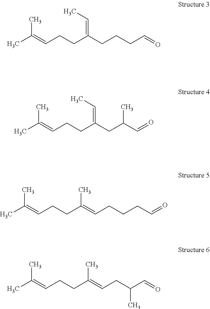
CC(=CCCC(CCCC=O)=CC)C.CC(=CCCC(CC(C=O)C)=CC)C.CC(=CCCC(=CCCCC=O)C)C.CC(=CCCC(=CCC(C=O)C)C)C
